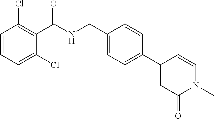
C1=CC=C(Cl)C(C(NCC2=CC=C(C3=CC(=O)N(C)C=C3)C=C2)=O)=C1Cl
